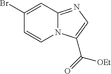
C1=CN2C(=NC=C2C(=O)[OEt])C=C1Br
